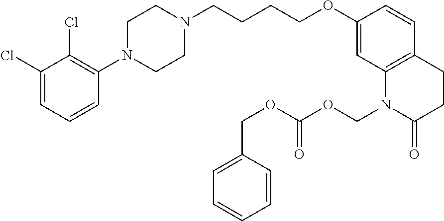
C1=C(Cl)C(Cl)=C(N2CCN(CCCCOC3=CC4=C(C=C3)CCC(=O)N4COC(OCC3=CC=CC=C3)=O)CC2)C=C1
